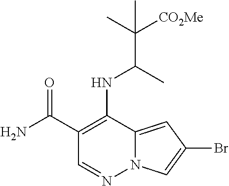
C12=CC(Br)=CN1N=CC(C(=O)N)=C2NC(C)C([CO2Me])(C)C
